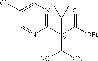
C1(C(C([OEt])=O)(C([NC])[CN])C2CC2)=NC=C(Cl)C=N1
